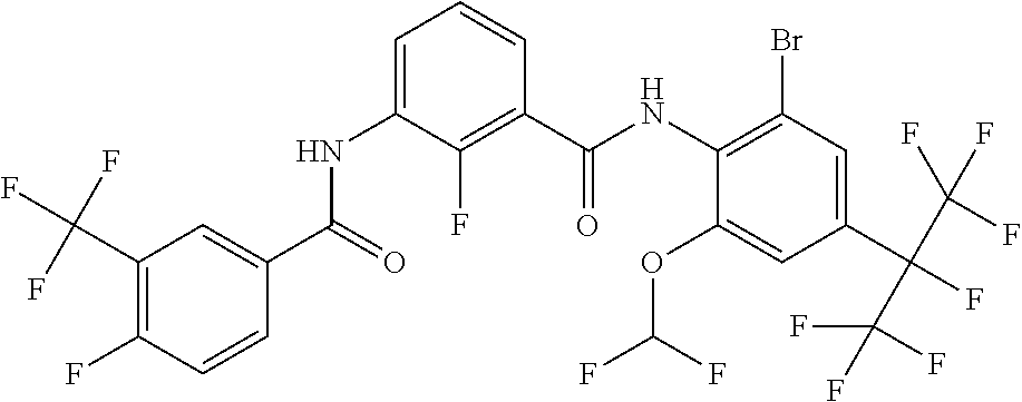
C1(C(F)(F)F)=C(F)C=CC(C(=O)NC2=CC=CC(C(NC3=C(Br)C=C(C(C(F)(F)F)(C(F)(F)F)F)C=C3OC(F)F)=O)=C2F)=C1
